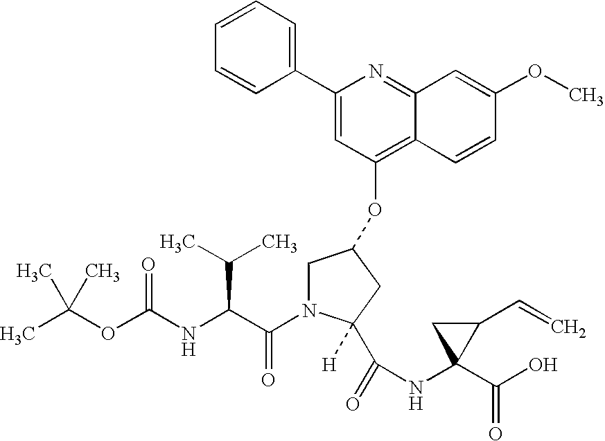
CC(OC(NC(C(N1C(C(NC2(C(O)=O)C(C=C)C2)=O)([H])CC(OC2=C3C(=NC(C4=CC=CC=C4)=C2)C=C(OC)C=C3)C1)=O)C(C)C)=O)(C)C
